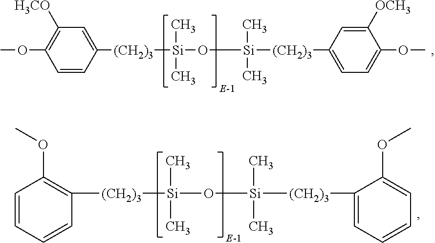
[(CH2)3]([Si](O[Si]([(CH2)3]C1=CC=C(OC)C([OCH3])=C1)(C)C)(C)C)C1=CC([H3CO])=C(OC)C=C1.[(CH2)3]([Si](O[Si]([(CH2)3]C1=CC=CC=C1OC)(C)C)(C)C)C1=C(OC)C=CC=C1
